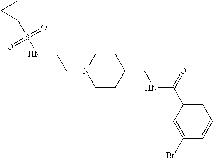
C1(Br)=CC(C(=O)NCC2CCN(CCNS(C3CC3)(=O)=O)CC2)=CC=C1
